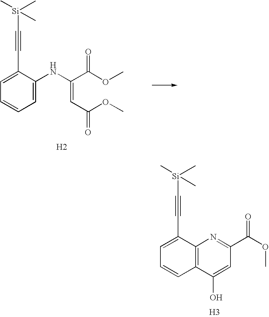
C1=C(C#C[Si](C)(C)C)C(NC(C(OC)=O)=CC(=O)OC)=CC=C1.[H2].C1=C(C#C[Si](C)(C)C)C2=C(C=C1)C(O)=CC(C(=O)OC)=N2.[H3]
